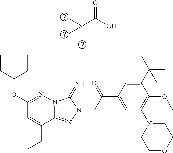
N12C(=NN(CC(C3=CC(N4CCOCC4)=C(OC)C(C(C)(C)C)=C3)=O)C1=N)C(CC)=CC(OC(CC)CC)=N2.C(C(O)=O)(C)(C)C
